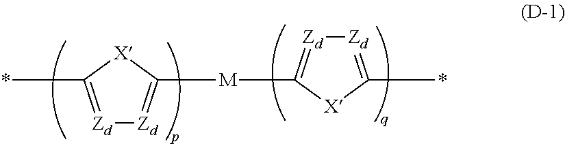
[Zd]1=C(*)[X]C([M]C2=[Zd][Zd]=C(*)[X]2)=[Zd]1
